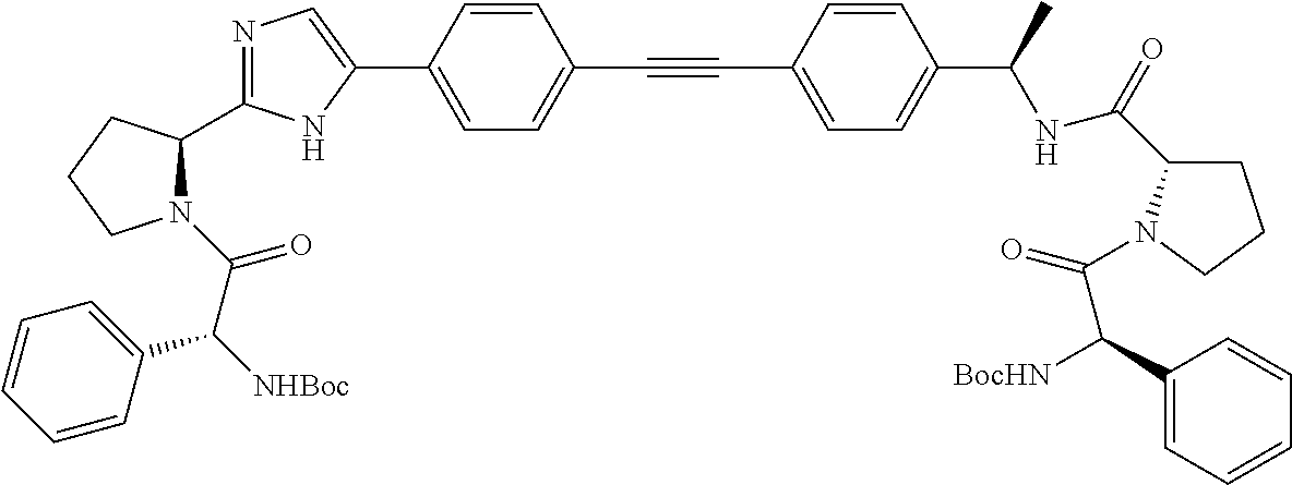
N1=C(C2N(C(C([NHBoc])C3=CC=CC=C3)=O)CCC2)NC(C2=CC=C(C#CC3=CC=C(C(NC(C4CCCN4C(=O)C(C4=CC=CC=C4)[BocHN])=O)C)C=C3)C=C2)=C1
